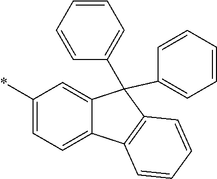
C1=C2C(=CC=C1*)C1=C(C2(C2=CC=CC=C2)C2=CC=CC=C2)C=CC=C1
